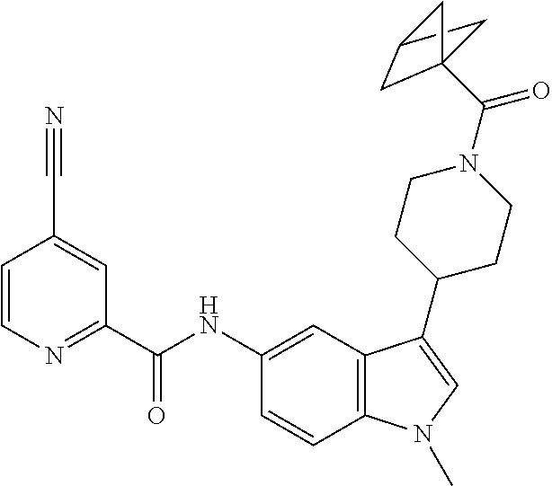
C1=CN=C(C(NC2=CC3=C(C=C2)N(C)C=C3C2CCN(C(=O)C34CC(C3)C4)CC2)=O)C=C1C#N
